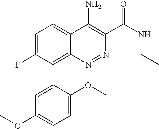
C1=C(C2=C3C(=CC=C2F)C(N)=C(C(NCC)=O)N=N3)C(OC)=CC=C1OC
